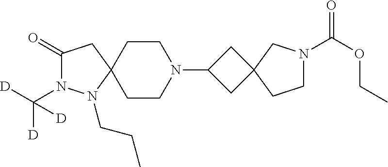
C1(=O)N(C([D])([D])[D])N(CCC)C2(C1)CCN(C1CC3(C1)CN(C(OCC)=O)CC3)CC2
